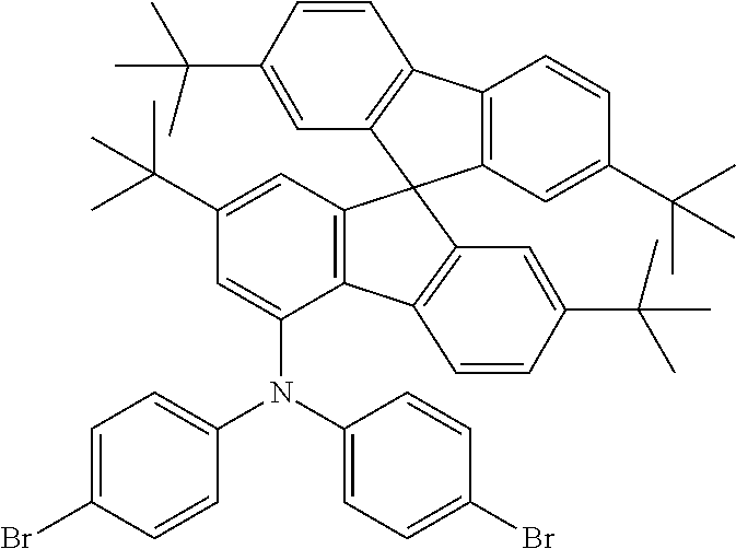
C12=C(C=C(C(C)(C)C)C=C1)C1(C3=C2C=CC(C(C)(C)C)=C3)C2=C(C(N(C3=CC=C(Br)C=C3)C3=CC=C(Br)C=C3)=CC(C(C)(C)C)=C2)C2=C1C=C(C(C)(C)C)C=C2
